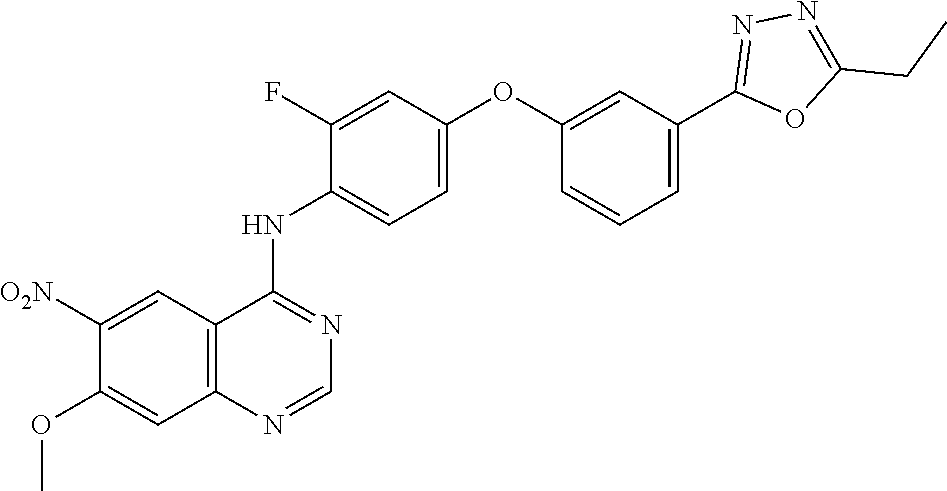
C1=C(OC2=CC(C3=NN=C(CC)O3)=CC=C2)C=C(F)C(NC2=NC=NC3=C2C=C([O2N])C(OC)=C3)=C1
